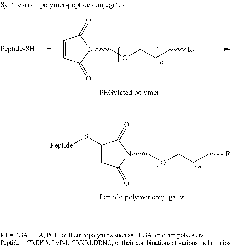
C1=CC(=O)N(COCCC[R1])C1=O.C1(S[Peptide])CC(=O)N(COCCC[R1])C1=O
